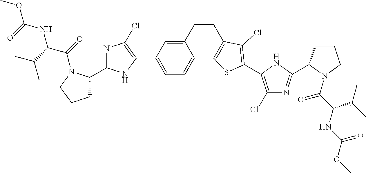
C12=C(C3=CC=C(C4=C(Cl)N=C(C5CCCN5C(=O)C(NC(=O)OC)C(C)C)N4)C=C3CC1)SC(C1=C(Cl)N=C(C3CCCN3C(=O)C(C(C)C)NC(=O)OC)N1)=C2Cl
